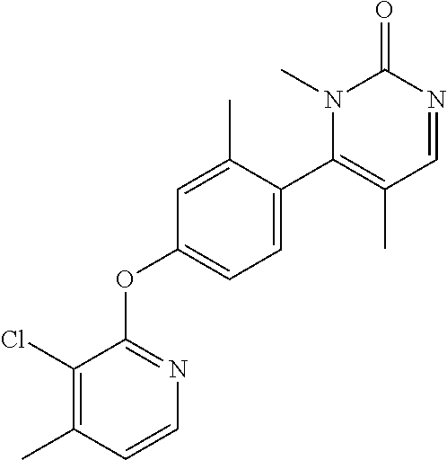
C1=C(C)C(C2=C(C)C=NC(=O)N2C)=CC=C1OC1=NC=CC(C)=C1Cl
